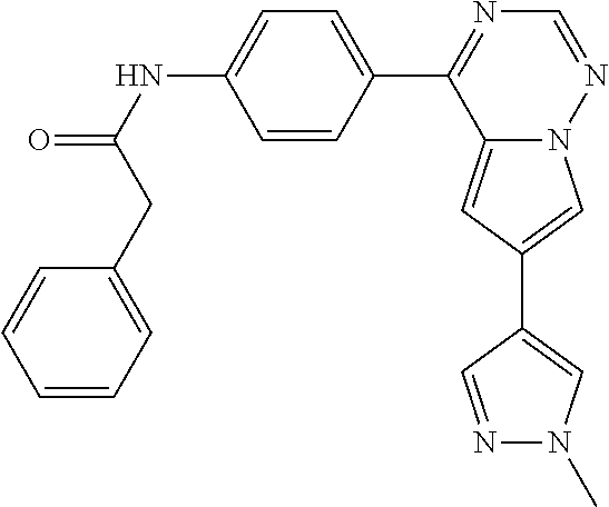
C12=CC(C3=CN(C)N=C3)=CN1N=CN=C2C1=CC=C(NC(=O)CC2=CC=CC=C2)C=C1
